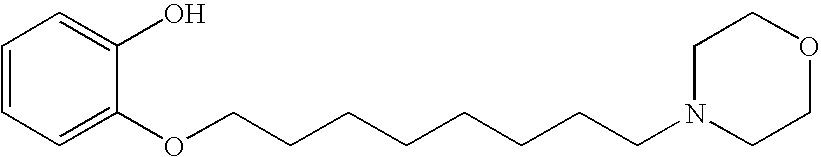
C1=CC=C(OCCCCCCCCN2CCOCC2)C(O)=C1
